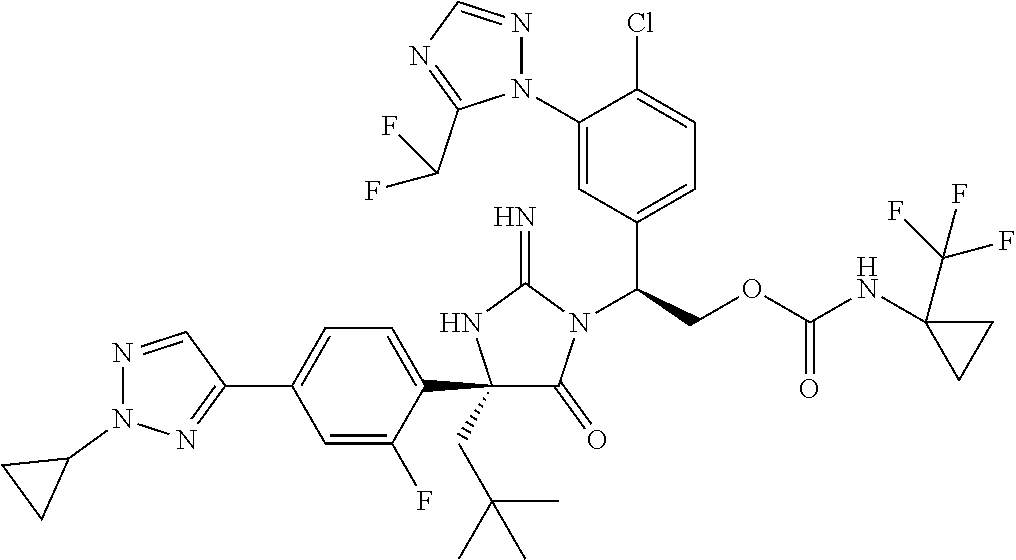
C1(C2=CC=C(C3=NN(C4CC4)N=C3)C=C2F)(CC(C)(C)C)C(=O)N(C(COC(NC2(C(F)(F)F)CC2)=O)C2=CC=C(Cl)C(N3N=CN=C3C(F)F)=C2)C(=N)N1
